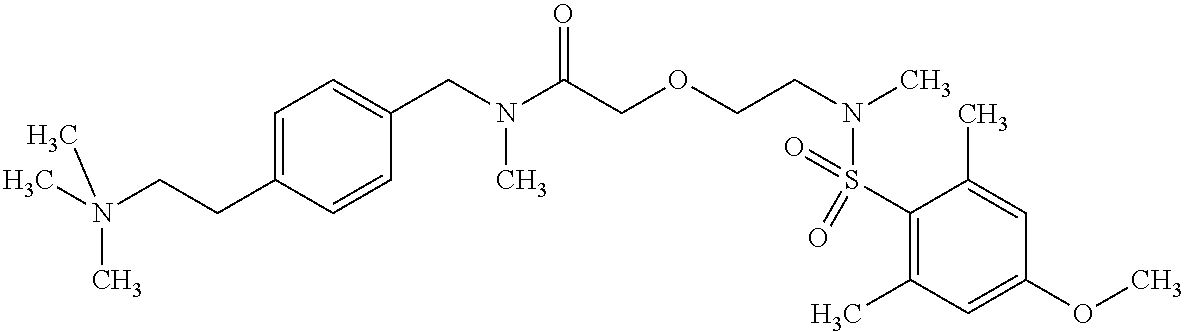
C1(CN(C(COCCN(C)S(C2=C(C)C=C(OC)C=C2C)(=O)=O)=O)C)=CC=C(CCN(C)(C)C)C=C1
